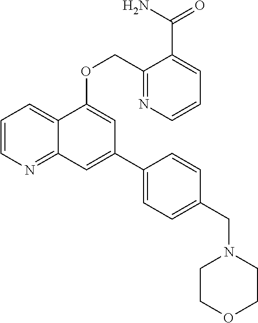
C1=CN=C2C(=C1)C(OCC1=NC=CC=C1C(N)=O)=CC(C1=CC=C(CN3CCOCC3)C=C1)=C2
